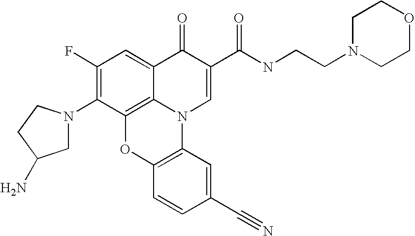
C1(F)=C(N2CC(N)CC2)C2=C3C(=C1)C(=O)C(C(NCCN1CCOCC1)=O)=CN3C1=C(O2)C=CC(C#N)=C1
